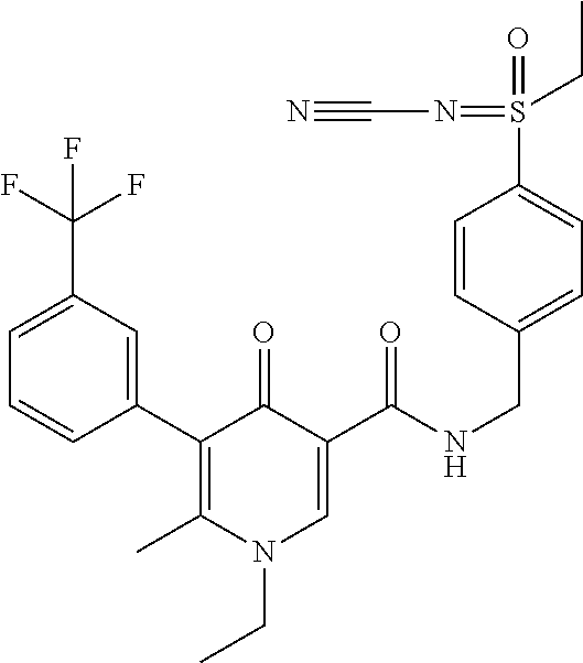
C1(C2=C(C)N(CC)C=C(C(NCC3=CC=C(S(=O)(=NC#N)CC)C=C3)=O)C2=O)=CC(C(F)(F)F)=CC=C1
